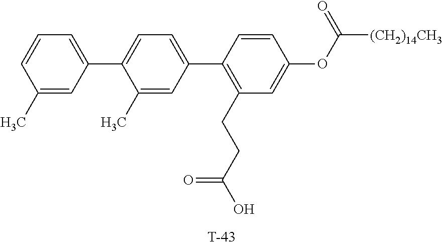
C1(C)=CC(C2=CC=C(C3=C(CCC(O)=O)C=C(OC([(CH2)14CH3])=O)C=C3)C=C2C)=CC=C1.[T]
